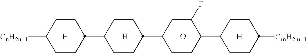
C1CC([CnH2n+1])CCC1C1CCC(C2CCC(C3CCC([CmH2m+1])CC3)C(F)C2)CC1.[H].[H].O.[H]
